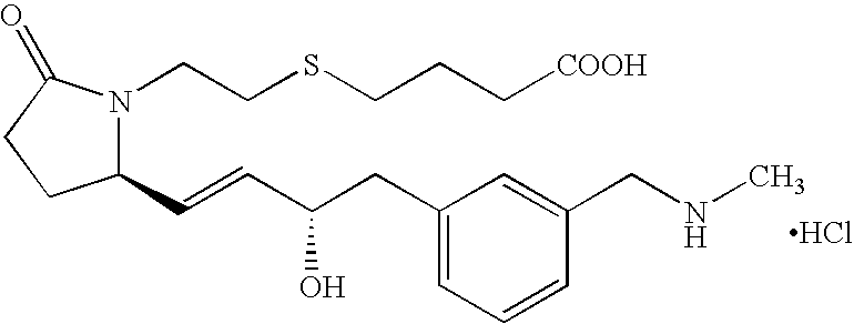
C1(C=CC(CC2=CC=CC(CNC)=C2)O)N(CCSCCC[COOH])C(=O)CC1.Cl
